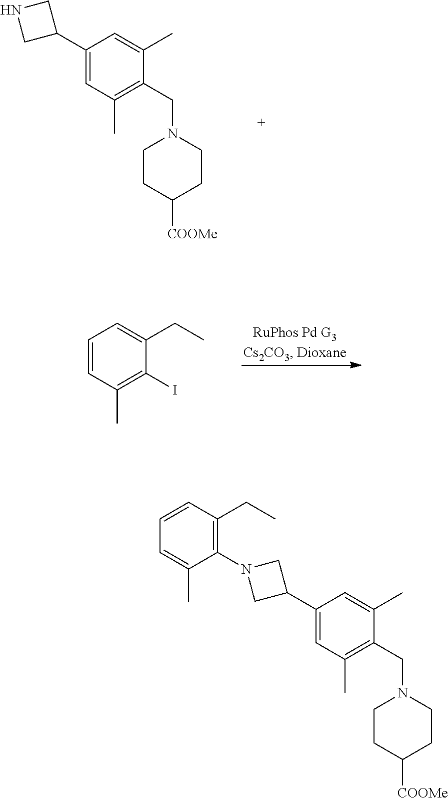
C1(C2CNC2)=CC(C)=C(CN2CCC([COOMe])CC2)C(C)=C1.C1=CC(C)=C(I)C(CC)=C1.C1(C2CN(C3=C(CC)C=CC=C3C)C2)=CC(C)=C(CN2CCC([COOMe])CC2)C(C)=C1
